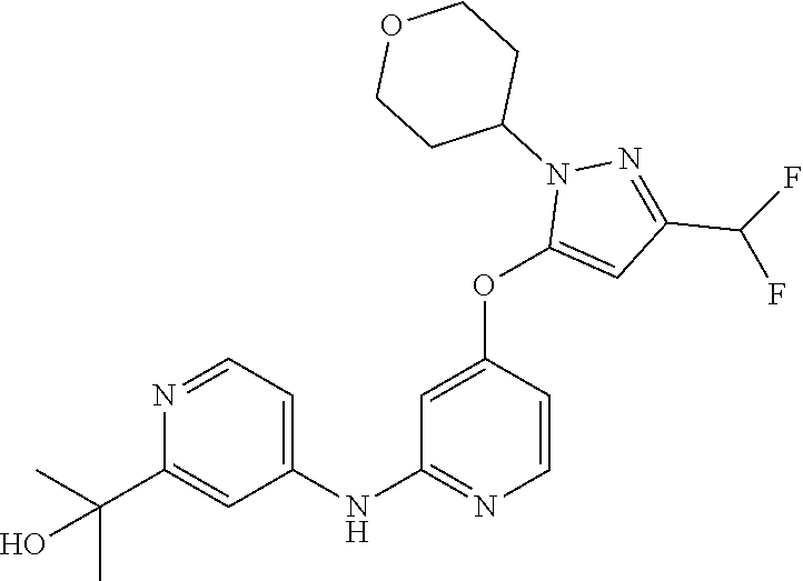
C1(NC2=NC=CC(OC3=CC(C(F)F)=NN3C3CCOCC3)=C2)=CC=NC(C(C)(C)O)=C1
